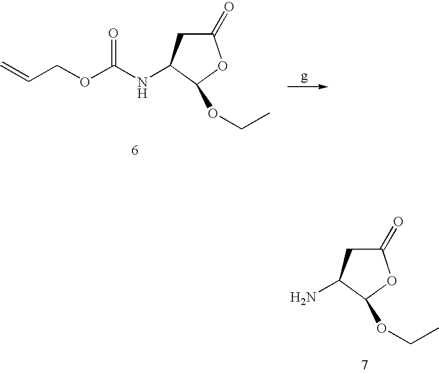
C(NC1CC(=O)OC1OCC)(=O)OCC=C.NC1CC(=O)OC1OCC
